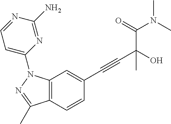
C12=C(C=CC(C#CC(C(N(C)C)=O)(C)O)=C1)C(C)=NN2C1=CC=NC(N)=N1
